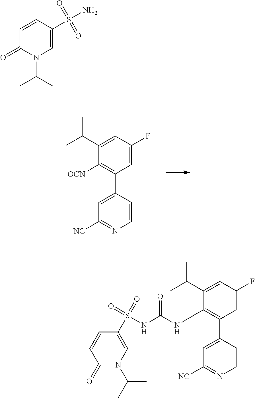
CC(C)N1C(=O)C=CC(S(=O)(=O)N)=C1.C1([OCN])=C(C2=CC([NC])=NC=C2)C=C(F)C=C1C(C)C.C1=CC(=O)N(C(C)C)C=C1S(=O)(=O)NC(=O)NC1=C(C2=CC([NC])=NC=C2)C=C(F)C=C1C(C)C
